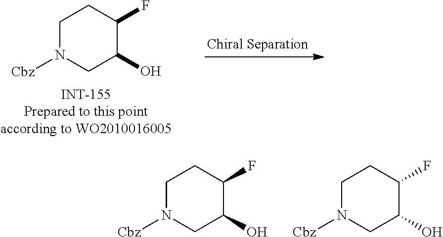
C1N([Cbz])CC(O)C(F)C1.C1N([Cbz])CC(O)C(F)C1.C1N([Cbz])CC(O)C(F)C1
